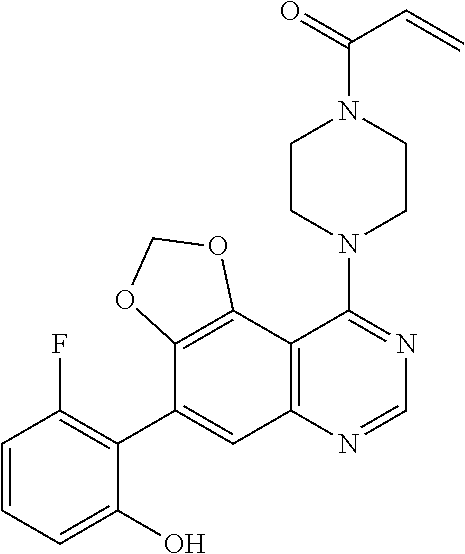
C1CN(C2=NC=NC3=C2C2=C(C(C4=C(F)C=CC=C4O)=C3)OCO2)CCN1C(=O)C=C
